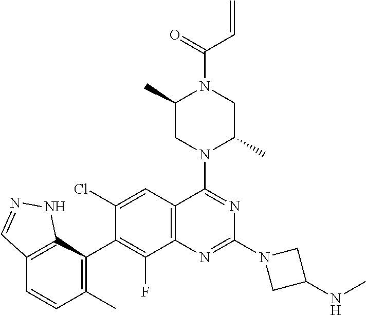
C12=C(C(C3=C(F)C4=C(C=C3Cl)C(N3C(C)CN(C(=O)C=C)C(C)C3)=NC(N3CC(NC)C3)=N4)=C(C)C=C1)NN=C2
